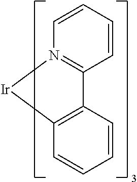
C1=CC=CC2=N1[Ir]C1=C2C=CC=C1
